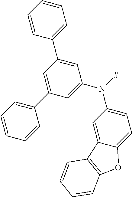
N(C1=CC=C2C(=C1)C1=C(O2)C=CC=C1)([#])C1=CC(C2=CC=CC=C2)=CC(C2=CC=CC=C2)=C1
